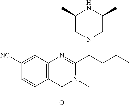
C1=CC2=C(C=C1[NC])N=C(C(N1CC(C)NC(C)C1)CCC)N(C)C2=O
